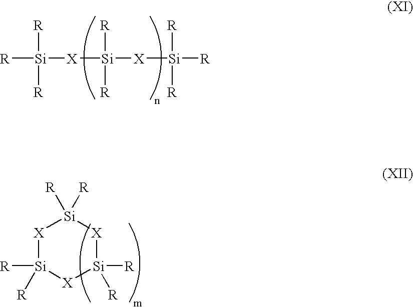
[R][Si]([R])([R])[X][Si]([X][Si]([R])([R])[R])([R])[R].[X]1[Si]([R])([R])[X][Si]([R])([R])[X][Si]1([R])[R]
